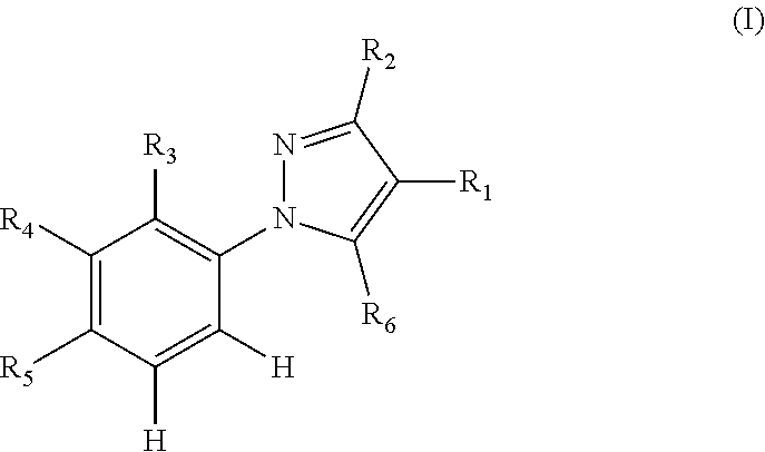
C1([R4])=C([R5])C([H])=C([H])C(N2N=C([R2])C([R1])=C2[R6])=C1[R3]
